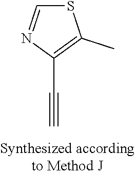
C1(C#C)=C(C)SC=N1
